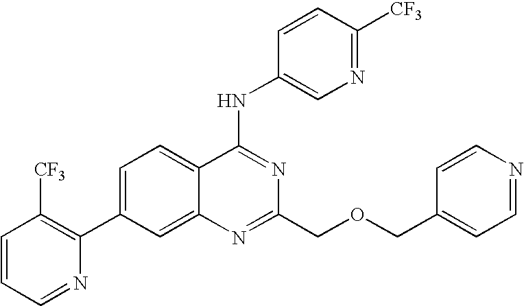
C1=CC=NC(C2=CC=C3C(=C2)N=C(COCC2=CC=NC=C2)N=C3NC2=CN=C([CF3])C=C2)=C1[CF3]
